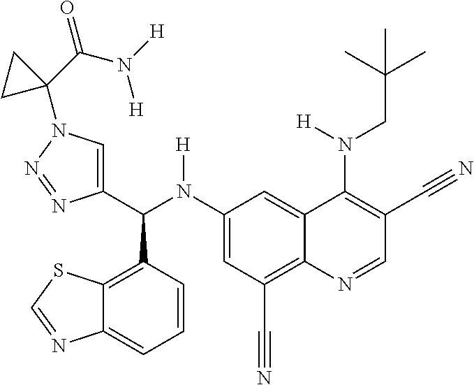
C1(N(C(C2=CN(C3(C(=O)N([H])[H])CC3)N=N2)C2=C3C(=CC=C2)N=CS3)[H])=CC(C#N)=C2C(=C1)C(N(CC(C)(C)C)[H])=C(C#N)C=N2
